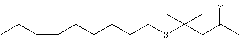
C(=CCC)CCCCCSC(CC(C)=O)(C)C
